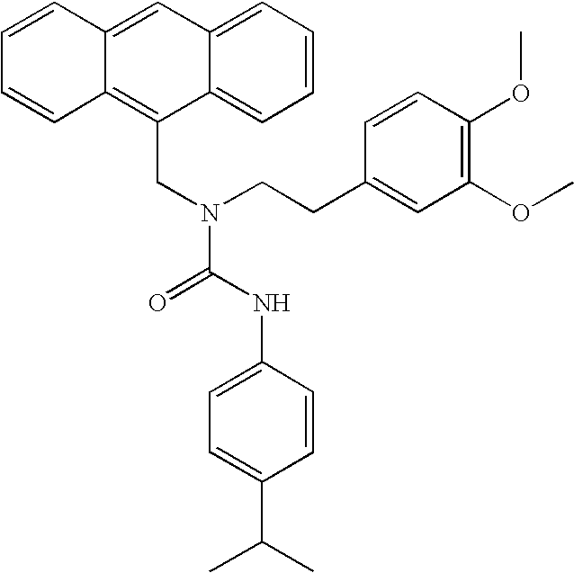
C12=CC=CC=C1C(CN(C(NC1=CC=C(C(C)C)C=C1)=O)CCC1=CC(OC)=C(OC)C=C1)=C1C(=C2)C=CC=C1
